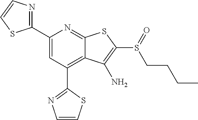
C1(C2=CC(C3=NC=CS3)=C3C(=N2)SC(S(CCCC)=O)=C3N)=NC=CS1
